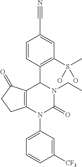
C12=C(N(C3=CC=CC([CF3])=C3)C(=O)N(CC)C1C1=C(S(C)(O)O)C=C(C#N)C=C1)CCC2=O
